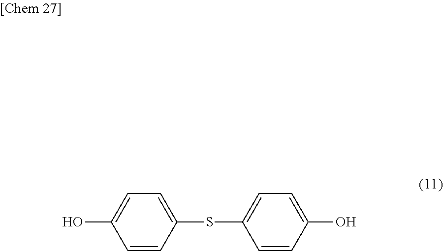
OC1=CC=C(SC2=CC=C(O)C=C2)C=C1
